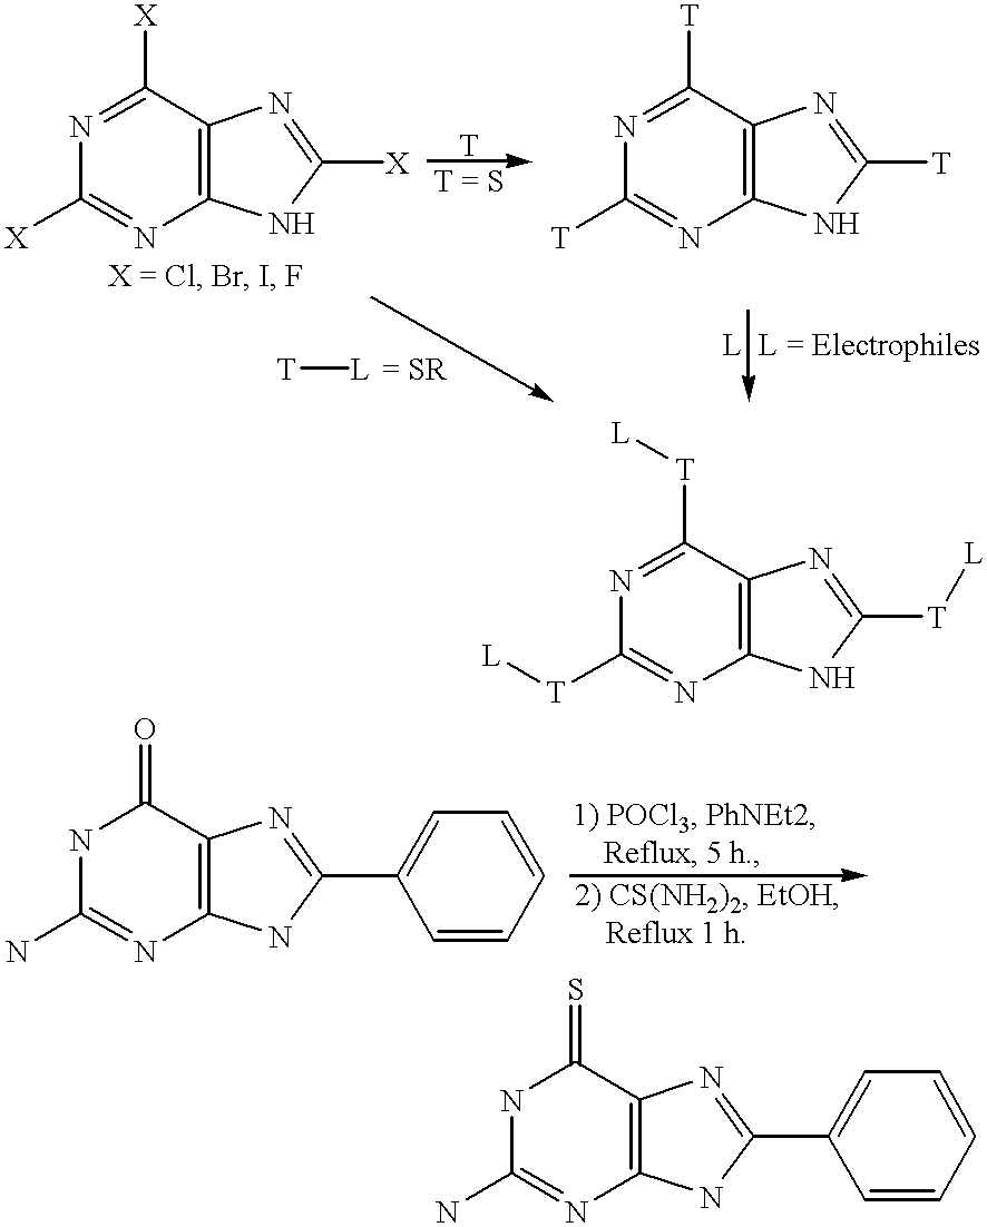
N1=C([X])C2=C(N=C1[X])NC([X])=N2.N1=C([T])C2=C(N=C1[T])NC([T])=N2.N1=C([T][L])C2=C(N=C1[T][L])NC([T][L])=N2.[T][L].[= SR].N1C(N)=NC2=C(C1=O)N=C(C1=CC=CC=C1)N2.N1C(N)=NC2=C(C1=S)N=C(C1=CC=CC=C1)N2
